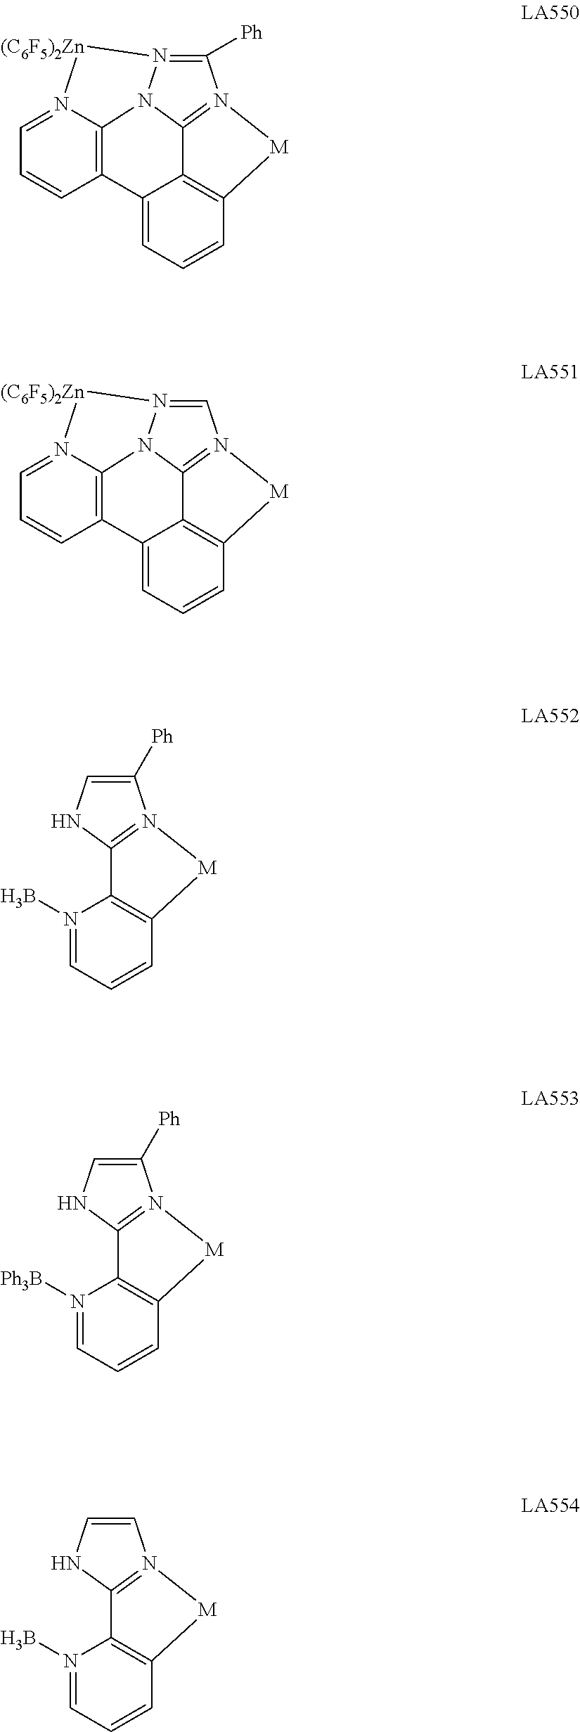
C1([Ph])=N2N3C4=C(C=CC=N4[(C6F5)2Zn]2)C2=CC=CC4=C2C3=N1[M]4.C1=N2N3C4=C(C=CC=N4[(C6F5)2Zn]2)C2=CC=CC4=C2C3=N1[M]4.C1([Ph])=CNC2=N1[M]C1=C2N(B)=CC=C1.C1([Ph])=CNC2=N1[M]C1=C2N([Ph3B])=CC=C1.C1=CNC2=N1[M]C1=C2N(B)=CC=C1
